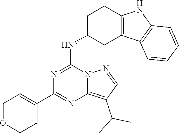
C1OCCC(C2=NC3=C(C(C)C)C=NN3C(NC3CC4=C(CC3)NC3=C4C=CC=C3)=N2)=C1
